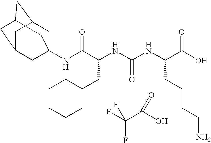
FC(C(O)=O)(F)F.N(C(C(NC(NC(C(O)=O)CCCCN)=O)CC1CCCCC1)=O)C12CC3CC(CC(C1)C3)C2
